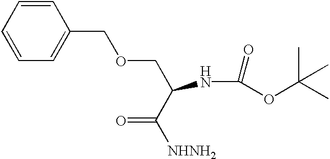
C1=CC=CC=C1COCC(NC(=O)OC(C)(C)C)C([NHNH2])=O
